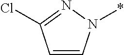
C1=CN(*)N=C1Cl
